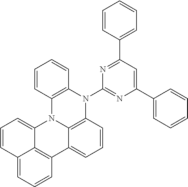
C1=CC2=C(C=C1)N1C3=CC=CC4=CC=CC(=C34)C3=CC=CC(=C13)N2C1=NC(C2=CC=CC=C2)=CC(C2=CC=CC=C2)=N1
